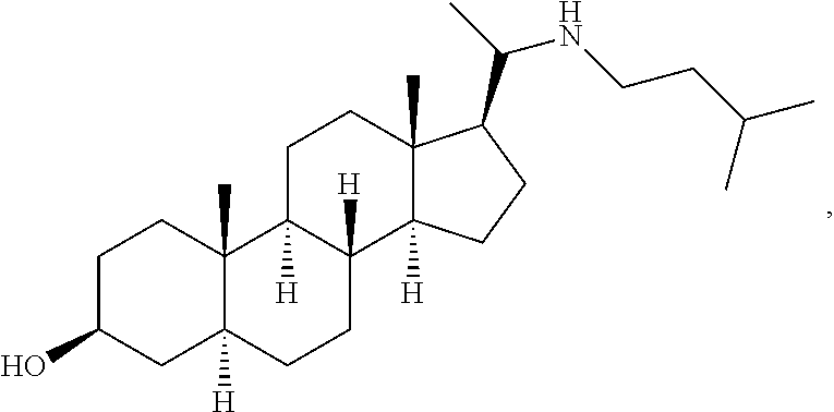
C1C(O)CC2([H])C(C)(C1)C1([H])C([H])(CC2)C2([H])C(C)(CC1)C(C(C)NCCC(C)C)CC2
